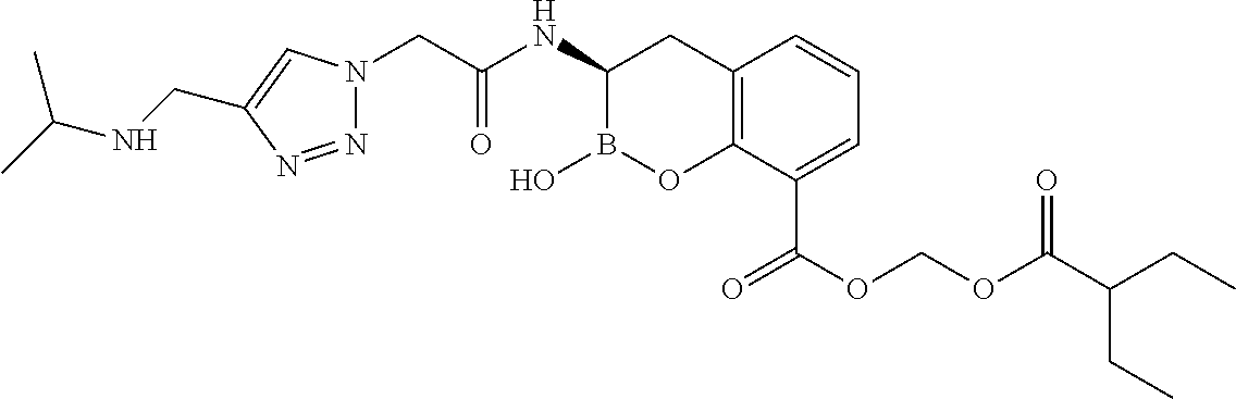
N1=NC(CNC(C)C)=CN1CC(NC1B(O)OC2=C(C1)C=CC=C2C(OCOC(C(CC)CC)=O)=O)=O
